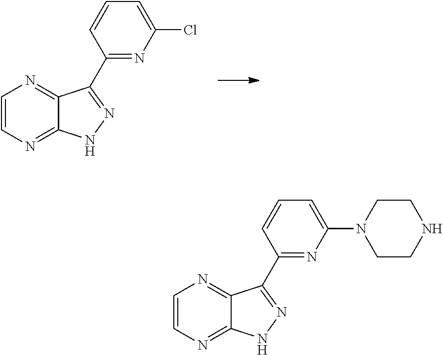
C1=CN=C2C(=N1)C(C1=NC(Cl)=CC=C1)=NN2.C1=CN=C2C(=N1)C(C1=NC(N3CCNCC3)=CC=C1)=NN2
